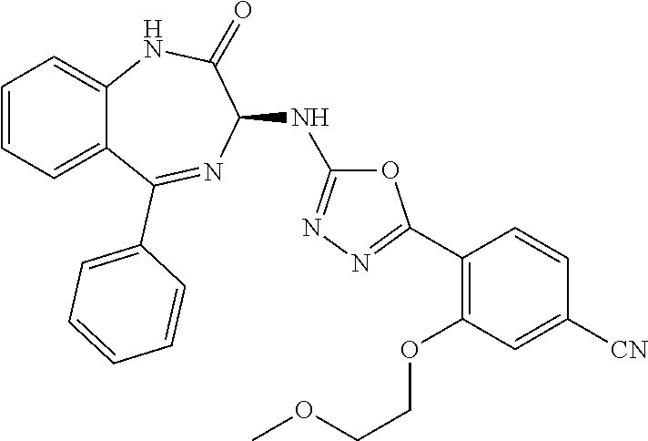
O1C(NC2C(=O)NC3=CC=CC=C3C(C3=CC=CC=C3)=N2)=NN=C1C1=C(OCCOC)C=C([CN])C=C1
